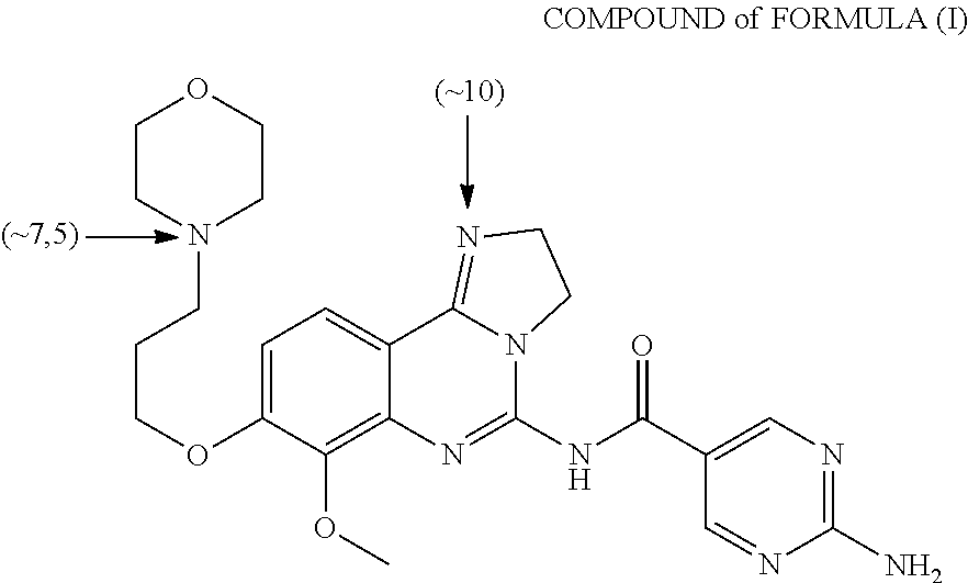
C1CN(CCCOC2=CC=C3C(=C2OC)N=C(NC(=O)C2=CN=C(N)N=C2)N2C3=NCC2)CCO1
